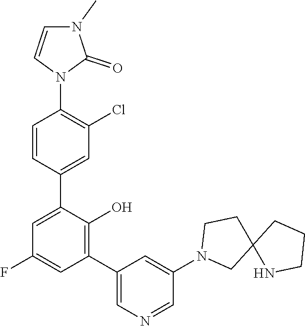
C1=CN(C2=C(Cl)C=C(C3=CC(F)=CC(C4=CN=CC(N5CC6(CC5)NCCC6)=C4)=C3O)C=C2)C(=O)N1C
